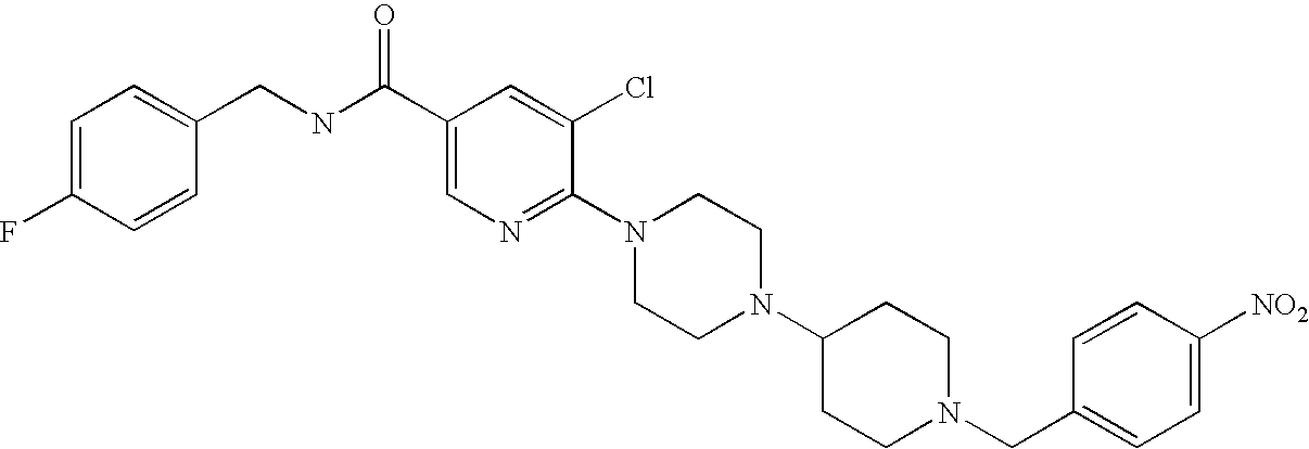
C1([NO2])=CC=C(CN2CCC(N3CCN(C4=NC=C(C(NCC5=CC=C(F)C=C5)=O)C=C4Cl)CC3)CC2)C=C1
